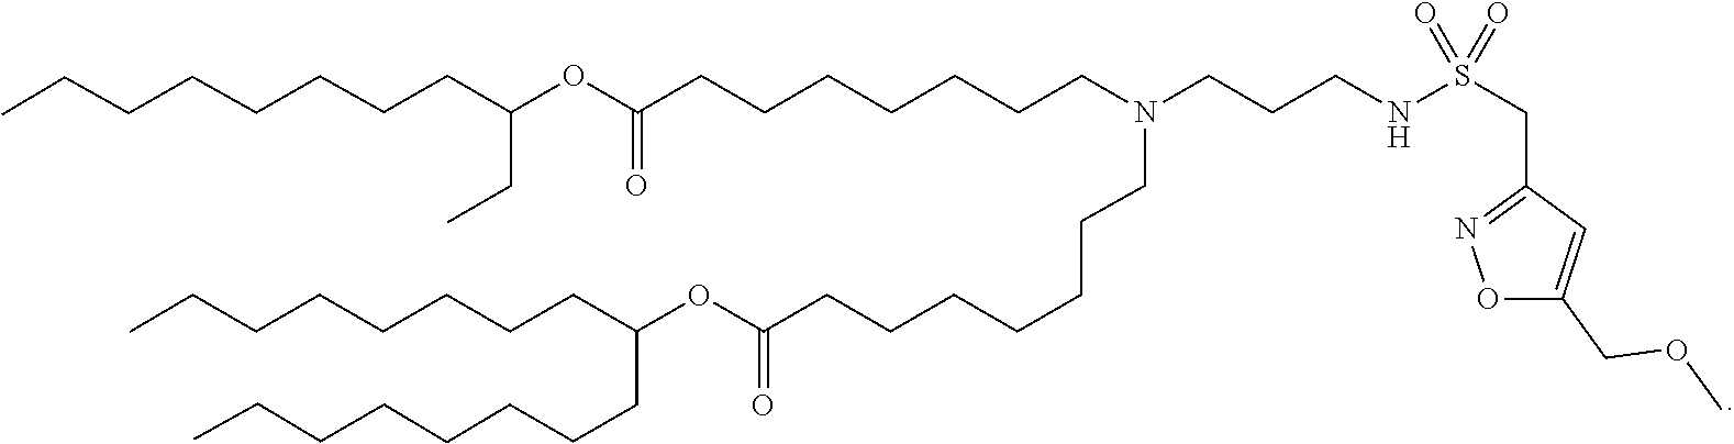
O(C(=O)CCCCCCCN(CCCCCCCC(OC(CCCCCCCC)CCCCCCCC)=O)CCCNS(CC1=NOC(COC)=C1)(=O)=O)C(CC)CCCCCCCC
